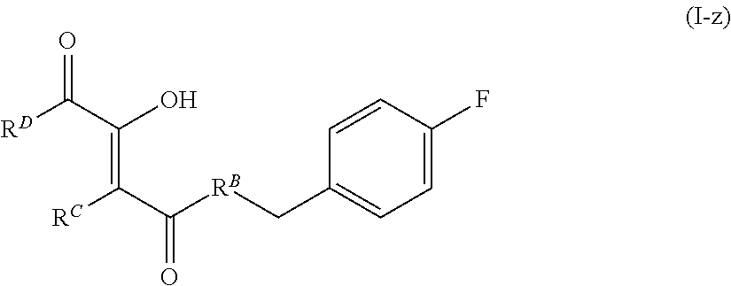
C1=CC(F)=CC=C1C[RB]C(C([RC])=C(C([RD])=O)O)=O
